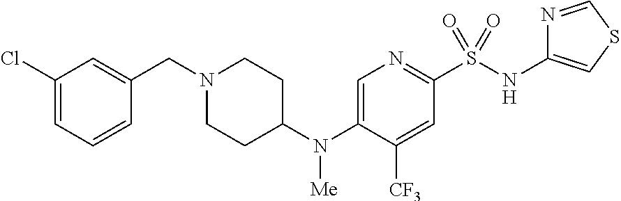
C1(N(C2CCN(CC3=CC(Cl)=CC=C3)CC2)[Me])=CN=C(S(NC2=CSC=N2)(=O)=O)C=C1[CF3]
